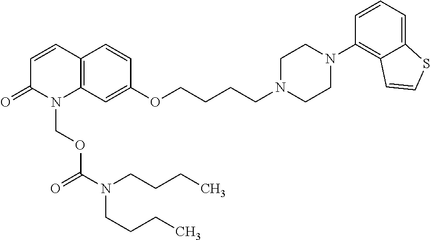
C12=C(C=C(OCCCCN3CCN(C4=C5C(=CC=C4)SC=C5)CC3)C=C1)N(COC(=O)N(CCCC)CCCC)C(=O)C=C2
